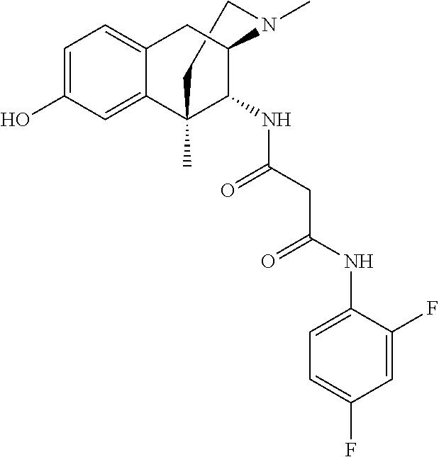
C1CN(C)C2C(NC(=O)CC(=O)NC3=CC=C(F)C=C3F)C1(C)C1=CC(O)=CC=C1C2
